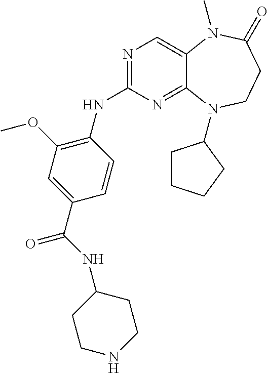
N1=C(NC2=C(OC)C=C(C(=O)NC3CCNCC3)C=C2)N=C2C(=C1)N(C)C(=O)CCN2C1CCCC1
